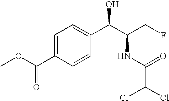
C1=C(C(OC)=O)C=CC(C(C(CF)NC(=O)C(Cl)Cl)O)=C1
